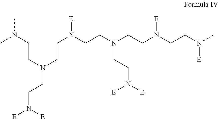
[E]N(CCN(CCN(CCN(CCN(CCN(C)[E])[E])CCN([E])[E])[E])CCN(C)C)[E]
